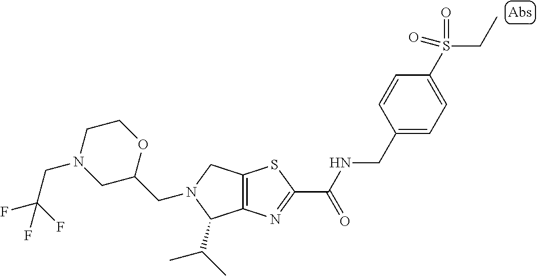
C12=C(N=C(C(NCC3=CC=C(S(CC)(=O)=O)C=C3)=O)S1)C(C(C)C)N(CC1OCCN(CC(F)(F)F)C1)C2
